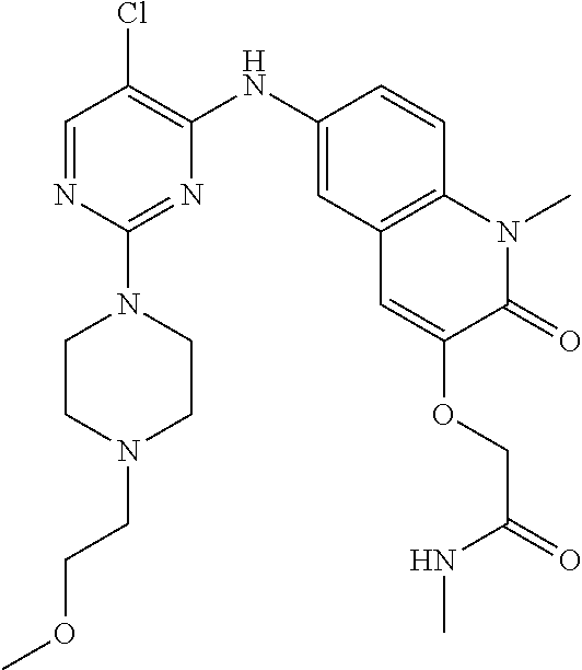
C1=NC(N2CCN(CCOC)CC2)=NC(NC2=CC3=C(C=C2)N(C)C(=O)C(OCC(NC)=O)=C3)=C1Cl
